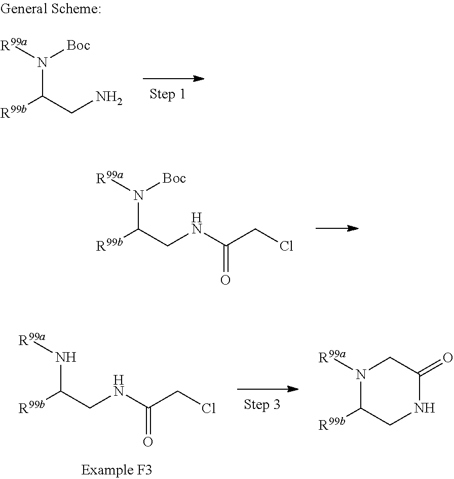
[R99a]N([Boc])C(CNC(CCl)=O)[R99b].[R99a]N([Boc])C(CN)[R99b].[R99a]NC(CNC(CCl)=O)[R99b].[R99a]N1C([R99b])CNC(=O)C1
